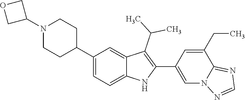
C1(C2CCN(C3COC3)CC2)=CC=C2C(=C1)C(C(C)C)=C(C1=CN3C(=NC=N3)C(CC)=C1)N2
